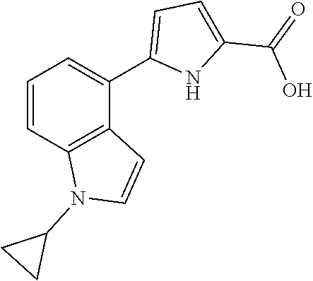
C1=CC2=C(C(C3=CC=C(C(=O)O)N3)=C1)C=CN2C1CC1
